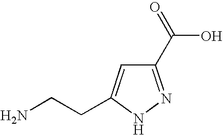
C1(C(=O)O)=NNC(CCN)=C1
